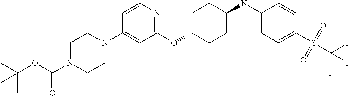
C1(OC2CCC(NC3=CC=C(S(C(F)(F)F)(=O)=O)C=C3)CC2)=NC=CC(N2CCN(C(OC(C)(C)C)=O)CC2)=C1
